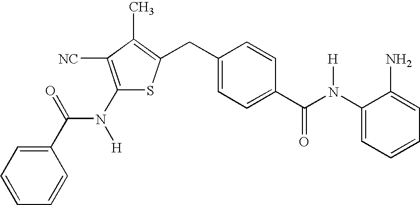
C1(N(C(C2=CC=C(CC3=C(C)C([NC])=C(N([H])C(C4=CC=CC=C4)=O)S3)C=C2)=O)[H])=CC=CC=C1N
